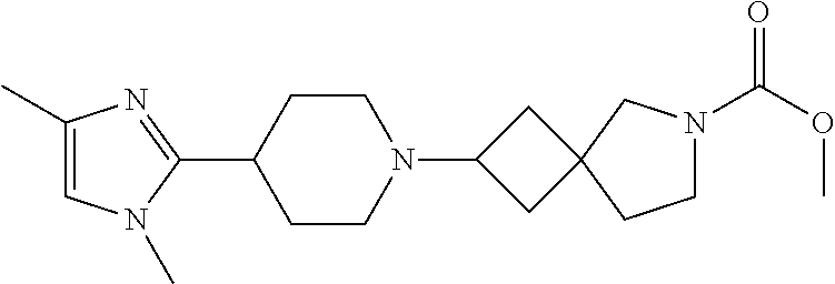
C1(C)=CN(C)C(C2CCN(C3CC4(C3)CCN(C(OC)=O)C4)CC2)=N1
